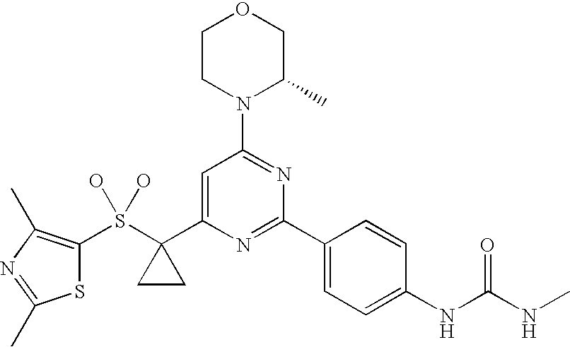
C1CN(C2=NC(C3=CC=C(NC(NC)=O)C=C3)=NC(C3(S(O)(O)C4=C(C)N=C(C)S4)CC3)=C2)C(C)CO1
